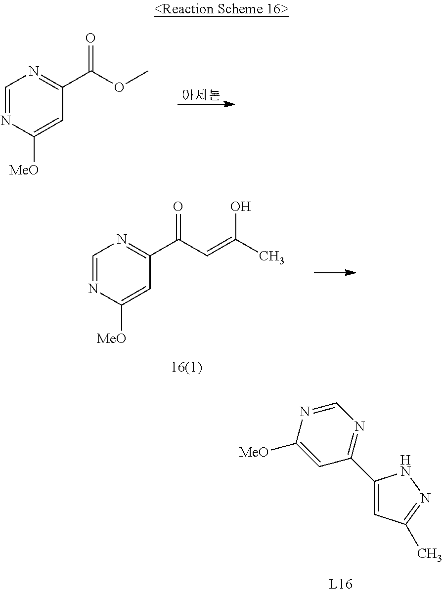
C1=NC([MeO])=CC(C(OC)=O)=N1.C1=NC([MeO])=CC(C(C=C(C)O)=O)=N1.N1=C(C2=CC(C)=NN2)C=C([MeO])N=C1
